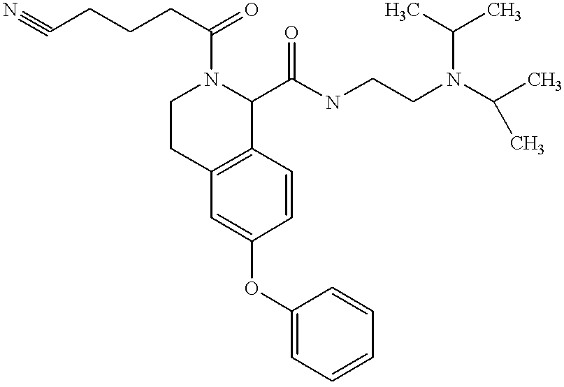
O(C1=CC2=C(C=C1)C(C(NCCN(C(C)C)C(C)C)=O)N(C(=O)CCCC#N)CC2)C1=CC=CC=C1
